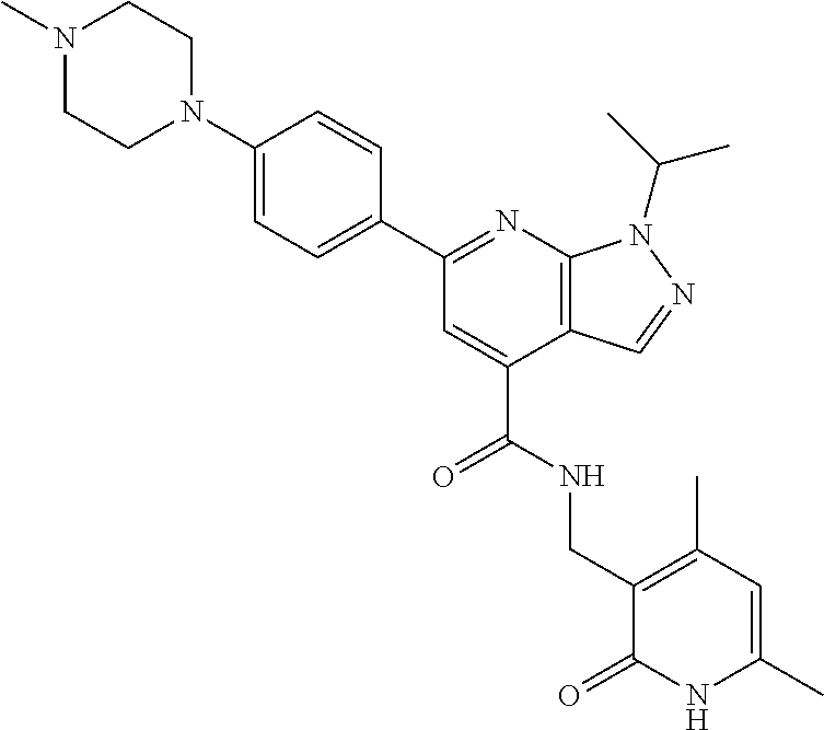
C1N(C2=CC=C(C3=NC4=C(C(C(=O)NCC5=C(C)C=C(C)NC5=O)=C3)C=NN4C(C)C)C=C2)CCN(C)C1
